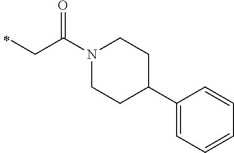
N1(C(CC)=O)CCC(C2=CC=CC=C2)CC1
